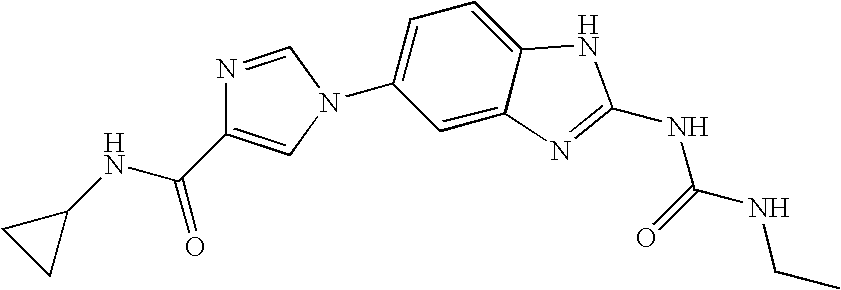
C1(N2C=C(C(NC3CC3)=O)N=C2)=CC=C2C(=C1)N=C(NC(=O)NCC)N2
